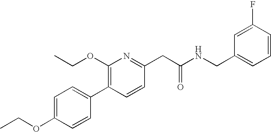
C1(OCC)=CC=C(C2=C(OCC)N=C(CC(NCC3=CC=CC(F)=C3)=O)C=C2)C=C1
